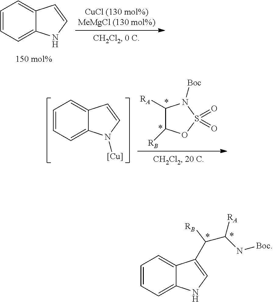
C12=CC=CC=C1NC=C2.C1([RA])C([RB])OS(=O)(=O)N1[Boc].C12=CC=CC=C1N([Cu])C=C2.C12=CC=CC=C1NC=C2C(C([RA])N[Boc])[RB]
